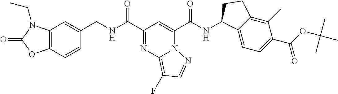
C(=O)(C1=CC(C(=O)NCC2=CC3=C(C=C2)OC(=O)N3CC)=NC2=C(F)C=NN21)NC1C2=CC=C(C(OC(C)(C)C)=O)C(C)=C2CC1
